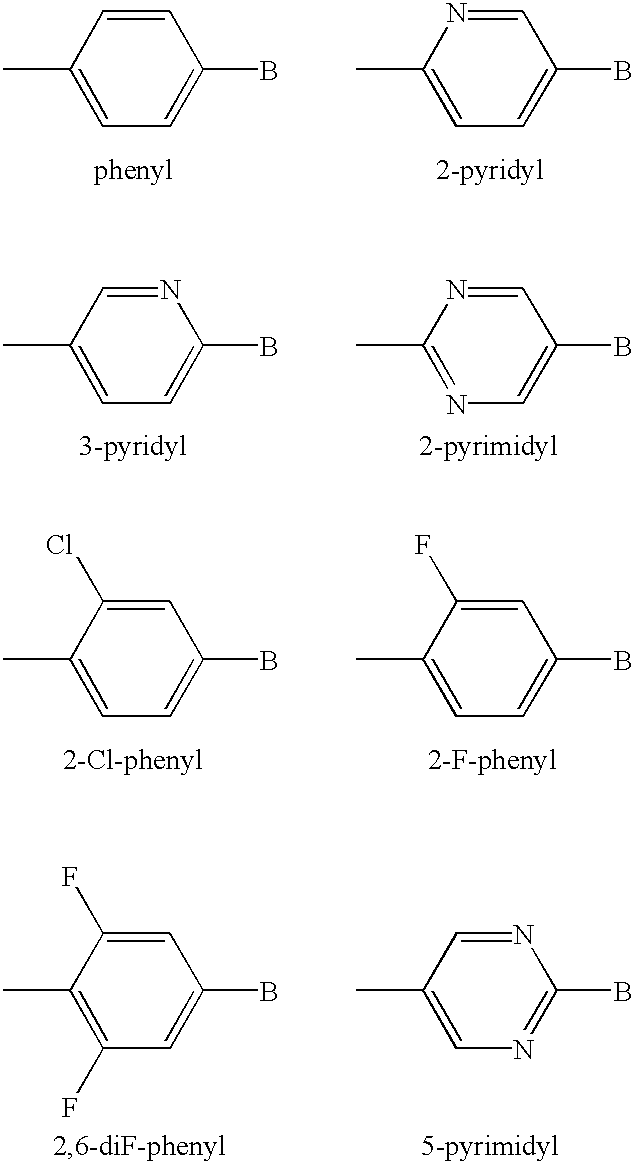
C1(C)=CC=C(B)C=C1.C1(C)=CC=C(B)C=N1.C1(C)=CC=C(B)N=C1.C1(C)=NC=C(B)C=N1.C1(C)=CC=C(B)C=C1Cl.C1(C)=CC=C(B)C=C1F.C1(C)=C(F)C=C(B)C=C1F.C1(C)=CN=C(B)N=C1
